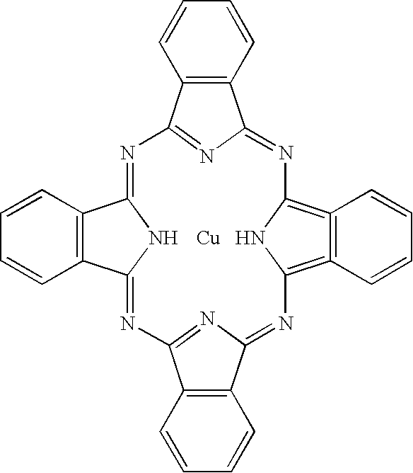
C12=C(C=CC=C1)C1=NC3=NC(=NC4=C5=C(=C(N4)N=C4C6=C(C(=N4)N=C2N1)C=CC=C6)C=CC=C5)C1=C3C=CC=C1.[Cu]
